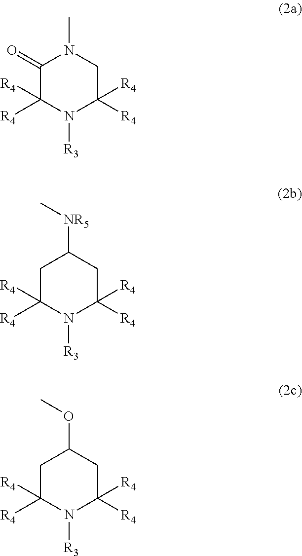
C1(=O)C([R4])([R4])N([R3])C([R4])([R4])CN1C.C1C([R4])([R4])N([R3])C([R4])([R4])CC1[NR5]C.C1C([R4])([R4])N([R3])C([R4])([R4])CC1OC
